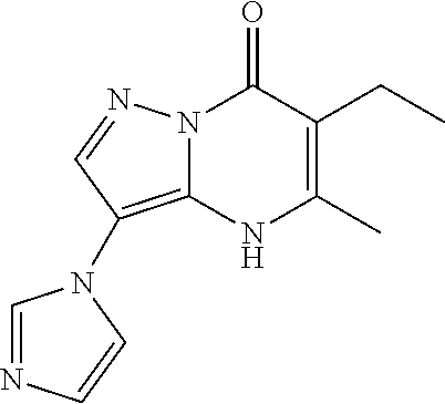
C1(C)=C(CC)C(=O)N2C(=C(N3C=NC=C3)C=N2)N1
